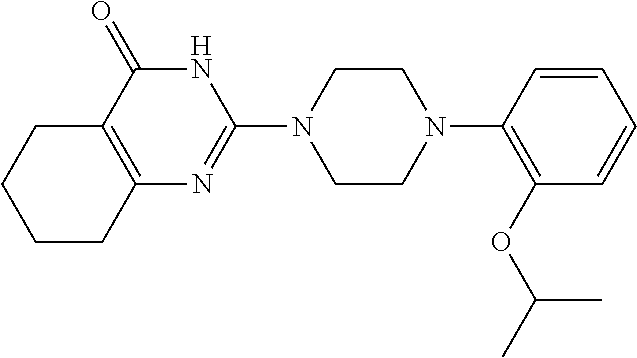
C12=C(C(=O)NC(N3CCN(C4=C(OC(C)C)C=CC=C4)CC3)=N1)CCCC2
